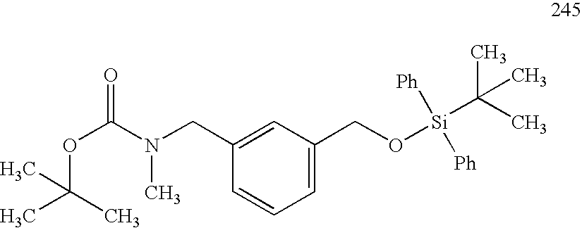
C1(CN(C(OC(C)(C)C)=O)C)=CC(CO[Si]([Ph])([Ph])C(C)(C)C)=CC=C1
